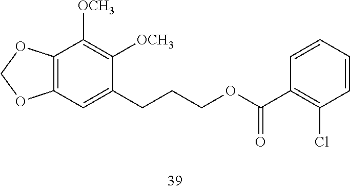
C12=C(OCO1)C([OCH3])=C([OCH3])C(CCCOC(C1=C(Cl)C=CC=C1)=O)=C2
